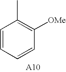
C1=CC=CC([OMe])=C1C
